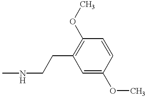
CNCCC1=C(OC)C=CC(OC)=C1
